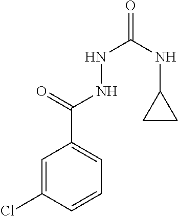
C1=C(Cl)C=CC=C1C(=O)NNC(=O)NC1CC1
